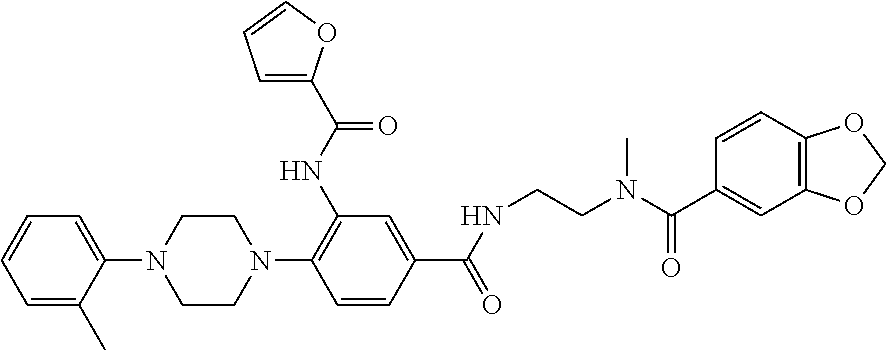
C1=C(C)C(N2CCN(C3=C(NC(C4=CC=CO4)=O)C=C(C(NCCN(C(=O)C4=CC5=C(C=C4)OCO5)C)=O)C=C3)CC2)=CC=C1
